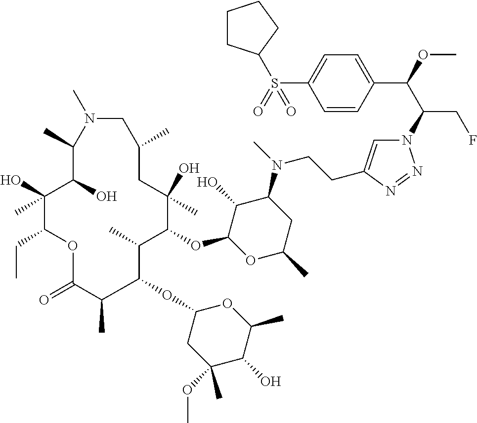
N1=NN(C(C(C2=CC=C(S(=O)(=O)C3CCCC3)C=C2)OC)CF)C=C1CCN(C1C(O)C(OC2C(C)C(OC3CC(OC)(C)C(O)C(C)O3)C(C)C(=O)OC(CC)C(O)(C)C(O)C(C)N(C)CC(C)CC2(O)C)OC(C)C1)C
